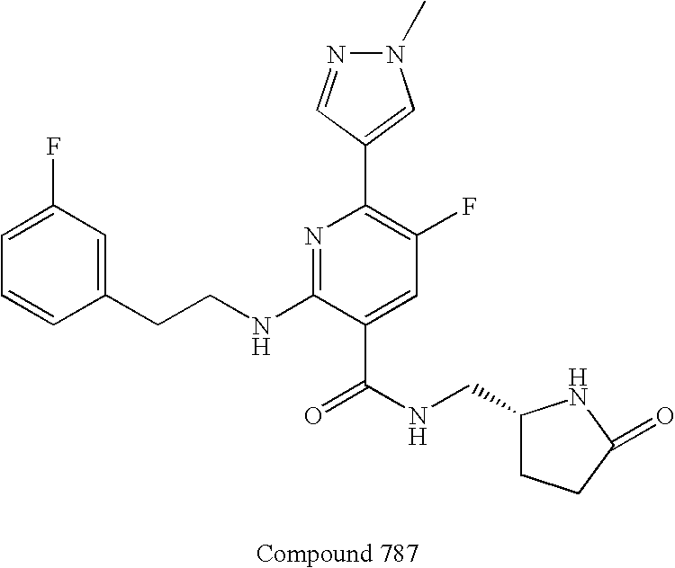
C1=CC(CCNC2=NC(C3=CN(C)N=C3)=C(F)C=C2C(NCC2CCC(=O)N2)=O)=CC(F)=C1
